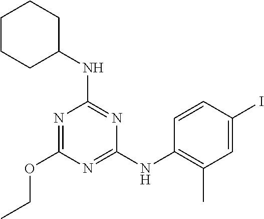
N1=C(NC2=C(C)C=C(I)C=C2)N=C(NC2CCCCC2)N=C1OCC
